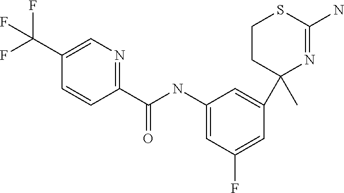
C1(C(NC2=CC(F)=CC(C3(C)N=C(N)SCC3)=C2)=O)=NC=C(C(F)(F)F)C=C1
